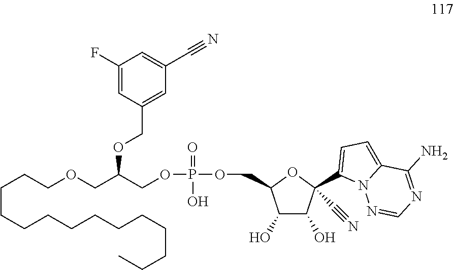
C1=C(C#N)C=C(COC(COP(=O)(O)OCC2C(O)C(O)C(C3=CC=C4N3N=CN=C4N)(C#N)O2)COCCCCCCCCCCCCCC)C=C1F
